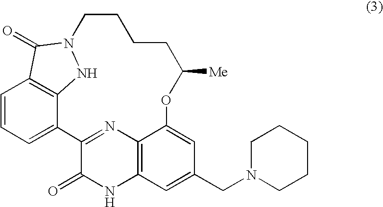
C1=CC=C2C3=C1C(=O)N(N3)CCCCC([Me])OC1=CC(CN3CCCCC3)=CC3=C1N=C2C(=O)N3
